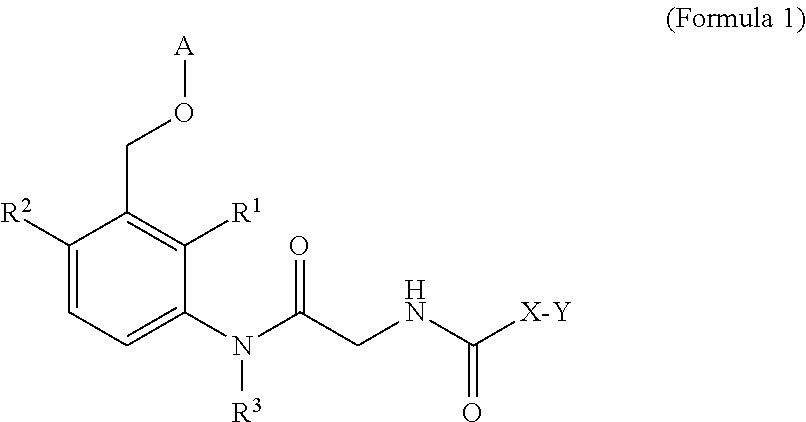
C1([R2])=CC=C(N(C(CNC([X-Y])=O)=O)[R3])C([R1])=C1CO[A]
